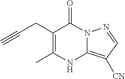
C(CC1=C(C)NC2=C([CN])C=NN2C1=O)#C
